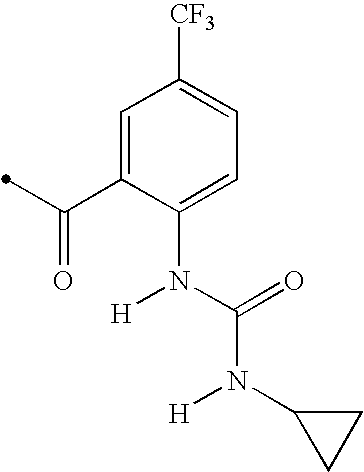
C1=C(N(C(=O)N(C2CC2)[H])[H])C(C(=O)C)=CC([CF3])=C1
